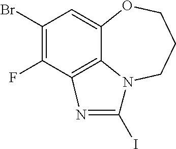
C1(Br)=C(F)C2=C3C(=C1)OCCCN3C(I)=N2
